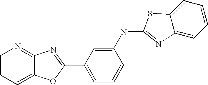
C12=NC=CC=C1OC(C1=CC=CC(NC3=NC4=CC=CC=C4S3)=C1)=N2
